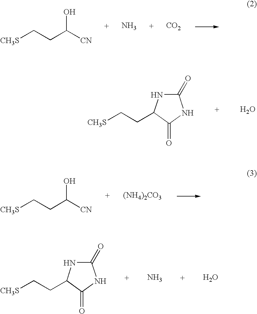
[CH3S]CCC([CN])O.N.[CO2].N1C(=O)NC(=O)C1CC[CH3S].O.[CH3S]CCC([CN])O.[(NH4)2CO3].N1C(=O)NC(=O)C1CC[CH3S].N.O
